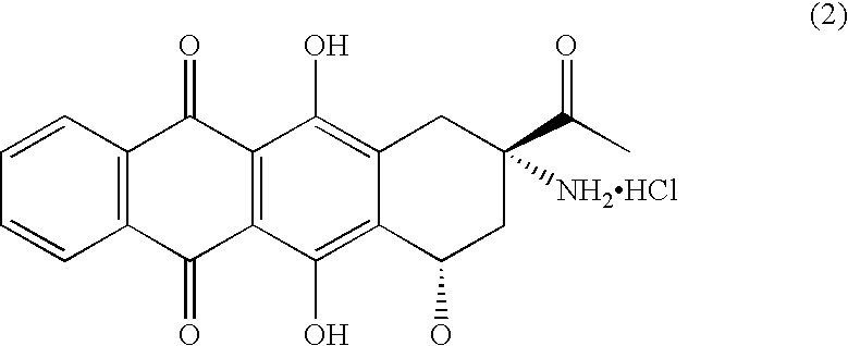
C1=CC2=C(C=C1)C(=O)C1=C(C2=O)C(O)=C2C(=C1O)CC(C(C)=O)([NH2HCl])CC2O
